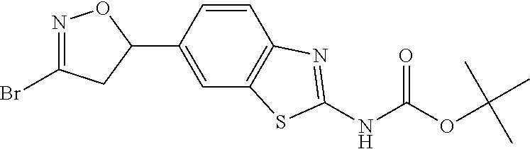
N1=C(Br)CC(C2=CC3=C(C=C2)N=C(NC(OC(C)(C)C)=O)S3)O1
